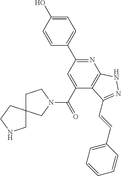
C1=C(O)C=CC(C2=NC3=C(C(C(=O)N4CC5(CC4)CNCC5)=C2)C(C=CC2=CC=CC=C2)=NN3)=C1
